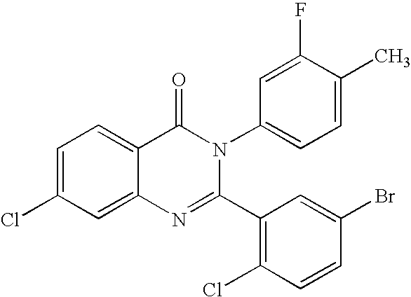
C1=C(Cl)C=C2C(=C1)C(=O)N(C1=CC=C(C)C(F)=C1)C(C1=C(Cl)C=CC(Br)=C1)=N2
